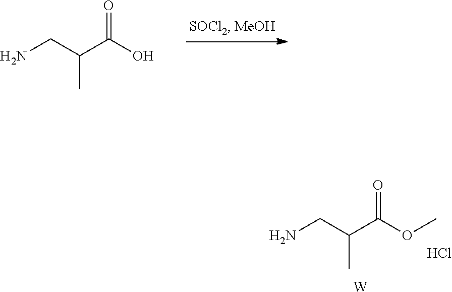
NCC(C(OC)=O)C.Cl.[W].NCC(C(O)=O)C
